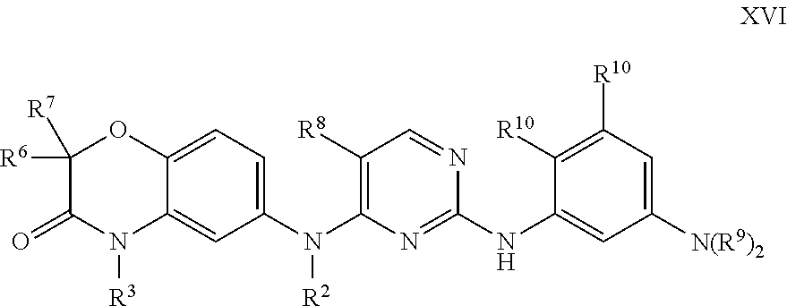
C1([R6])([R7])C(=O)N([R3])C2=CC(N(C3=C([R8])C=NC(NC4=CC([N(R9)2])=CC([R10])=C4[R10])=N3)[R2])=CC=C2O1
